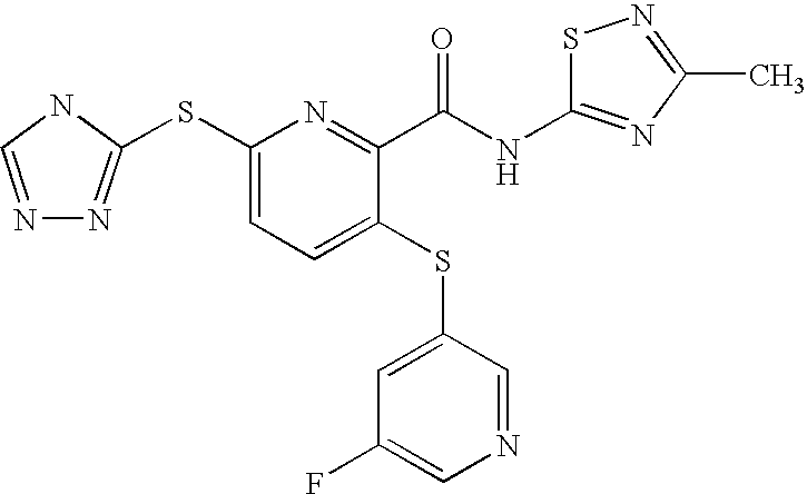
N1=CNC(SC2=CC=C(SC3=CC(F)=CN=C3)C(C(NC3=NC(C)=NS3)=O)=N2)=N1
